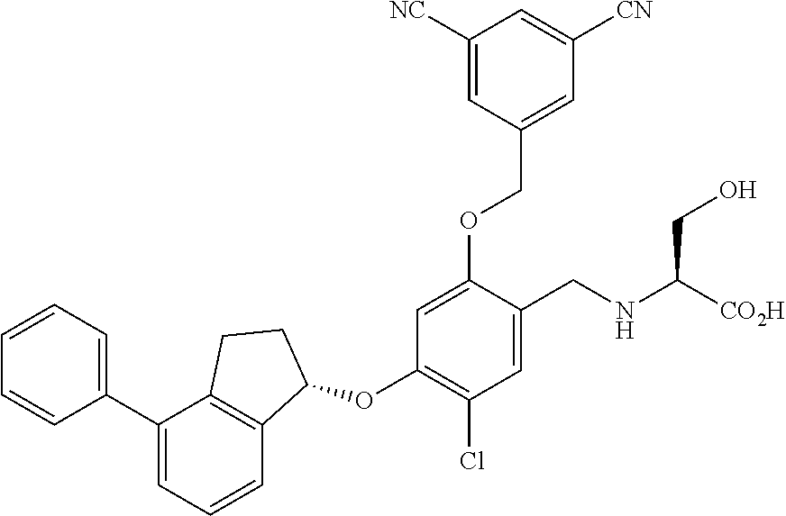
C1(C2=CC=CC3=C2CCC3OC2=C(Cl)C=C(CNC([CO2H])CO)C(OCC3=CC([CN])=CC([NC])=C3)=C2)=CC=CC=C1
